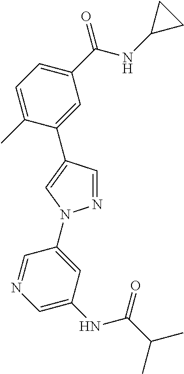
C1(C(NC2CC2)=O)=CC=C(C)C(C2=CN(C3=CC(NC(=O)C(C)C)=CN=C3)N=C2)=C1
